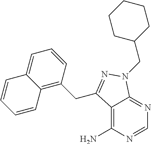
C12=C(N)N=CN=C1N(CC1CCCCC1)N=C2CC1=C2C(=CC=C1)C=CC=C2
